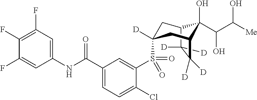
C12C([D])([D])C([D])([D])C(CC(S(C3=CC(C(NC4=CC(F)=C(F)C(F)=C4)=O)=CC=C3Cl)(=O)=O)([D])C1)C2(O)C(C([Me])O)O
